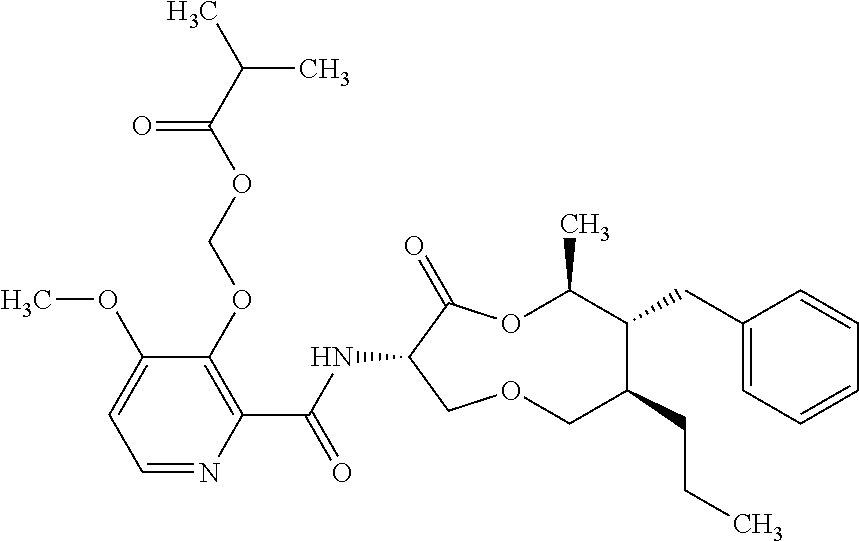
C1(OCOC(C(C)C)=O)=C(C(NC2C(=O)OC(C)C(CC3=CC=CC=C3)C(CCC)COC2)=O)N=CC=C1OC
